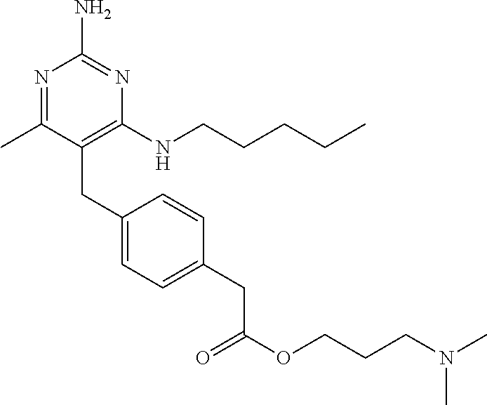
C1(CC2=CC=C(CC(OCCCN(C)C)=O)C=C2)=C(NCCCCC)N=C(N)N=C1C
